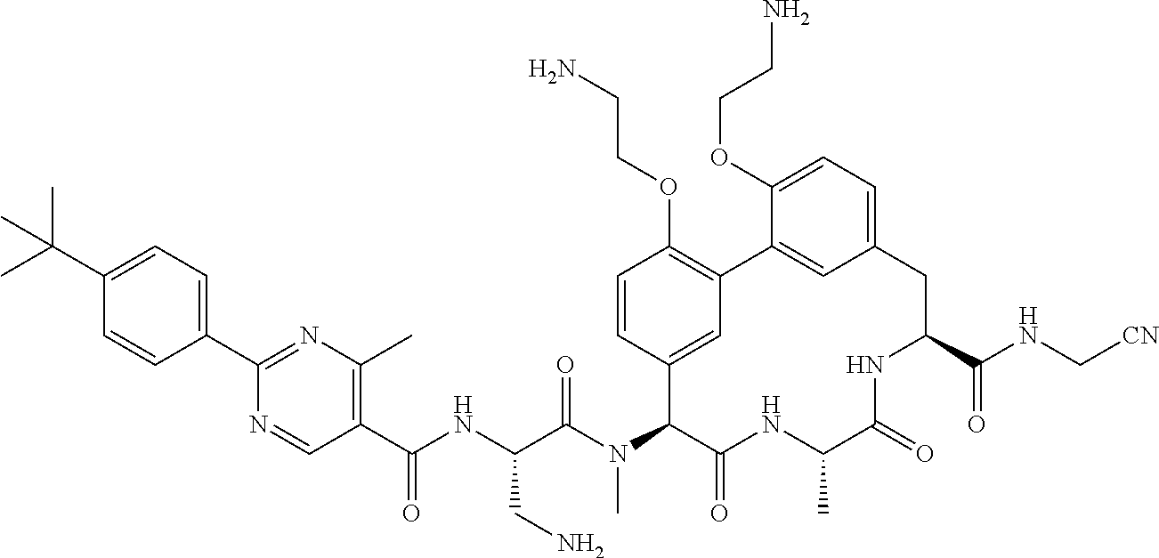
C1(C(NC(C(N(C2C(=O)NC(C)C(=O)NC(C(NC[CN])=O)CC3=CC=C(OCCN)C(=C3)C3=C(OCCN)C=CC2=C3)C)=O)CN)=O)=C(C)N=C(C2=CC=C(C(C)(C)C)C=C2)N=C1
